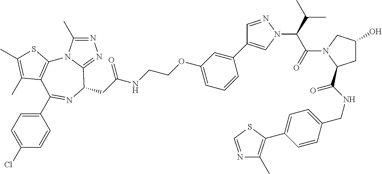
N1=C(C)N2C(=N1)C(CC(NCCOC1=CC=CC(C3=CN(C(C(N4C(C(NCC5=CC=C(C6=C(C)N=CS6)C=C5)=O)CC(O)C4)=O)C(C)C)N=C3)=C1)=O)N=C(C1=CC=C(Cl)C=C1)C1=C2SC(C)=C1C
